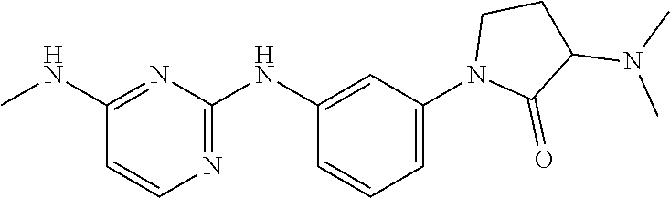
C1(N2C(=O)C(N(C)C)CC2)=CC=CC(NC2=NC=CC(NC)=N2)=C1
